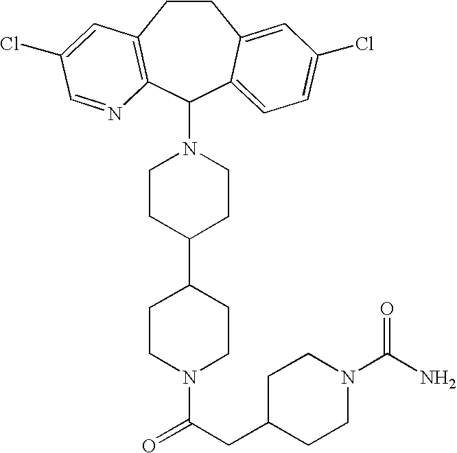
C1CC2=C(C(N3CCC(C4CCN(C(CC5CCN(C(N)=O)CC5)=O)CC4)CC3)C3=CC=C(Cl)C=C13)N=CC(Cl)=C2
